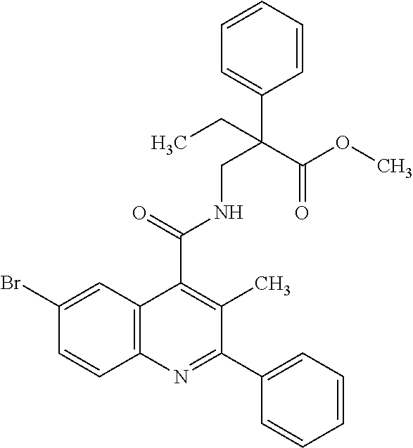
C1=CC=CC(C(CC)(CNC(C2=C(C)C(C3=CC=CC=C3)=NC3=C2C=C(Br)C=C3)=O)C(OC)=O)=C1
